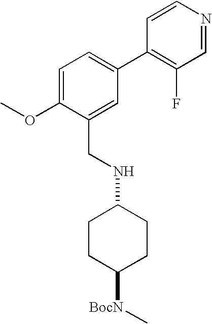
C(NC1CCC([BocN]C)CC1)C1=CC(C2=C(F)C=NC=C2)=CC=C1OC
